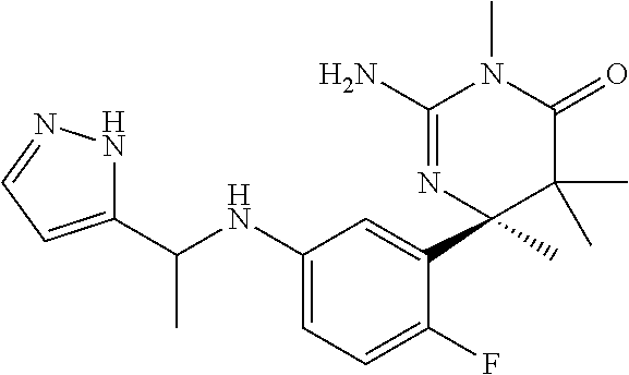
C1(C(NC2=CC=C(F)C(C3(C)C(C)(C)C(=O)N(C)C(N)=N3)=C2)C)=CC=NN1
